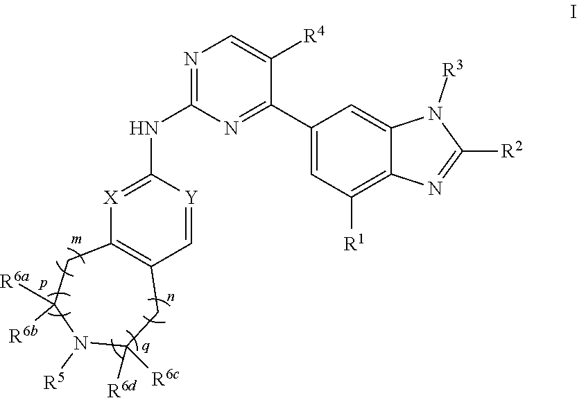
C1(C2=NC(NC3=[X]C4=C(C=[Y]3)CC([R6d])([R6c])N([R5])C([R6a])([R6b])C4)=NC=C2[R4])=CC([R1])=C2C(=C1)N([R3])C([R2])=N2
